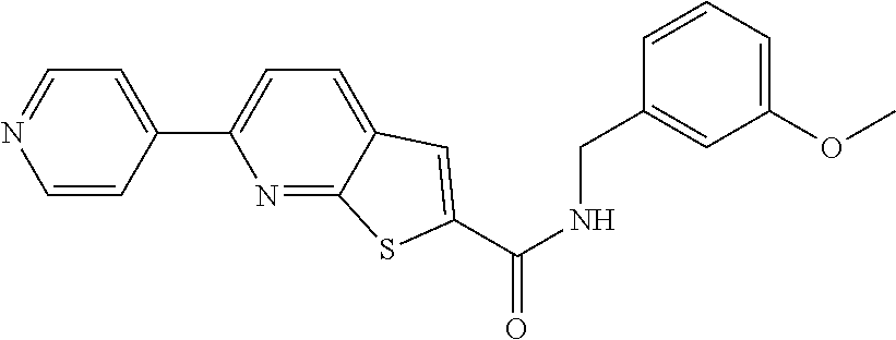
N1=C2C(=CC=C1C1=CC=NC=C1)C=C(C(NCC1=CC(OC)=CC=C1)=O)S2
